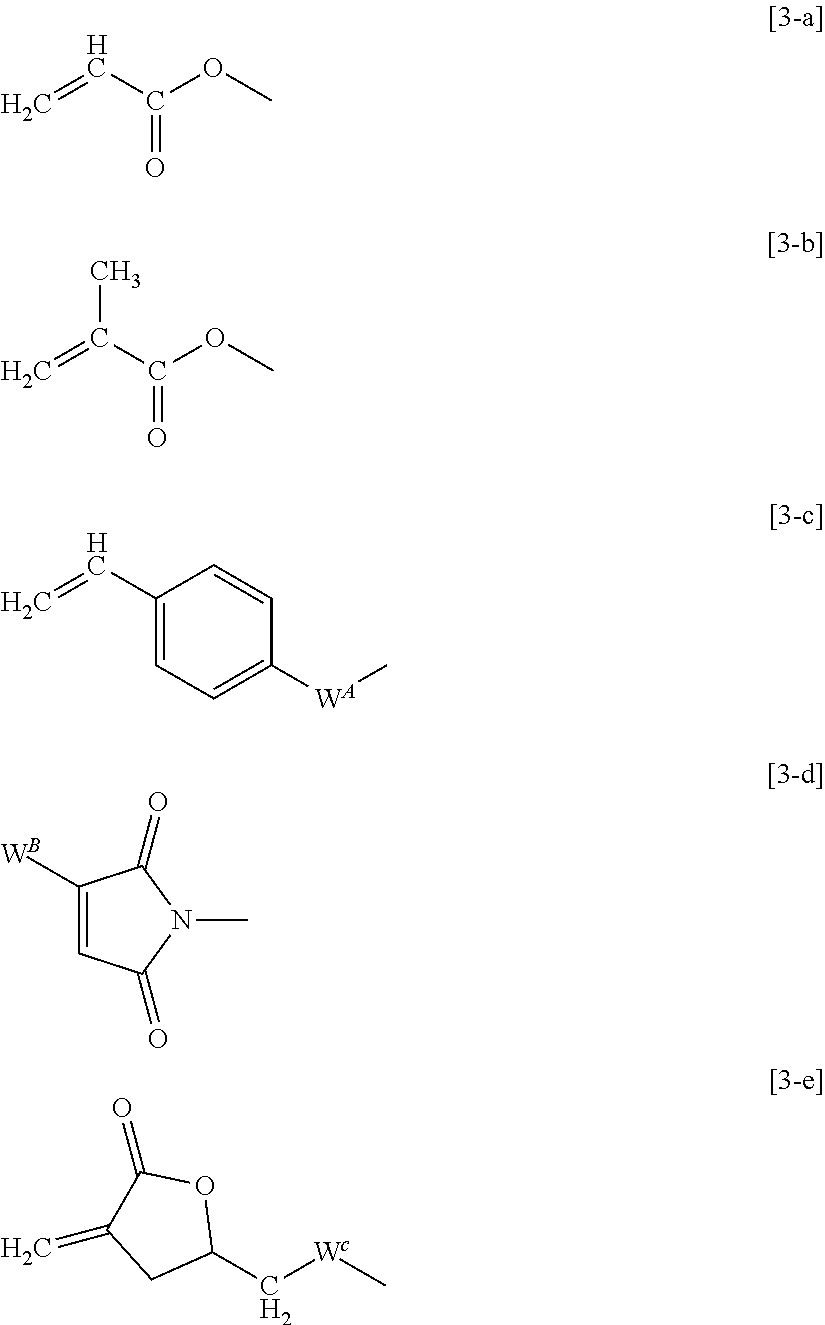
C=CC(OC)=O.C=C(C(OC)=O)C.C=CC1=CC=C([WA]C)C=C1.C1([WB])=CC(=O)N(C)C1=O.C1(C[Wc]C)OC(=O)C(=C)C1
